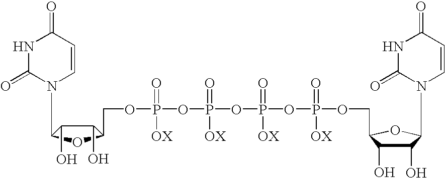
C1(O)C(O)C(N2C=CC(=O)NC2=O)OC1COP(=O)([OX])OP(=O)([OX])OP(=O)([OX])OP(=O)([OX])OCC1C(O)C(O)C(N2C=CC(=O)NC2=O)O1
